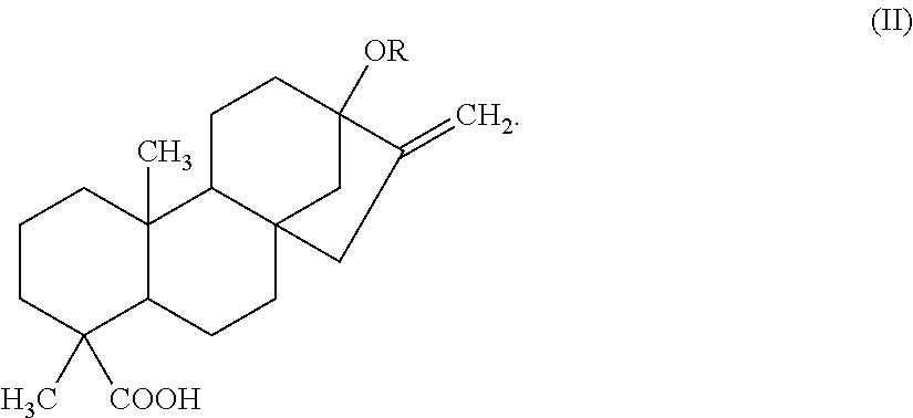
C1CC(C)([COOH])C2C(C)(C1)C1C3(CC2)CC([OR])(CC1)C(=C)C3
